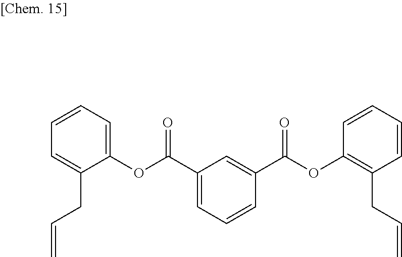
C1=CC=C(OC(=O)C2=CC=CC(C(=O)OC3=C(CC=C)C=CC=C3)=C2)C(CC=C)=C1
